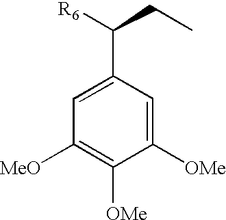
C1=C(C([R6])CC)C=C([OMe])C([OMe])=C1[MeO]
